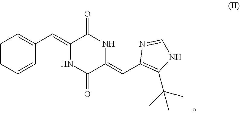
C1(C=C2NC(=O)C(=CC3=C(C(C)(C)C)NC=N3)NC2=O)=CC=CC=C1
